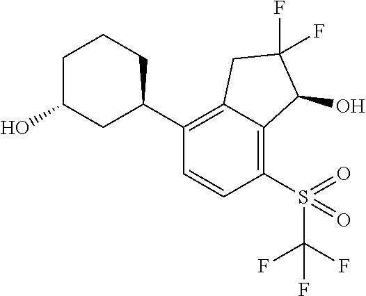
C1(C2=C3C(=C(S(=O)(C(F)(F)F)=O)C=C2)C(O)C(F)(F)C3)CCCC(O)C1
